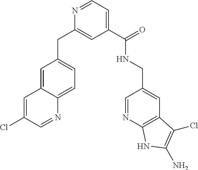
C1=C2C(=CC=C1CC1=CC(C(=O)NCC3=CC4=C(N=C3)NC(N)=C4Cl)=CC=N1)N=CC(Cl)=C2
